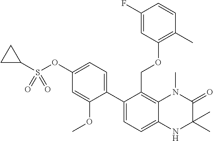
C12=C(COC3=C(C)C=CC(F)=C3)C(C3=CC=C(OS(C4CC4)(=O)=O)C=C3OC)=CC=C1NC(C)(C)C(=O)N2C
